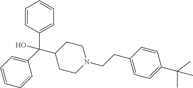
C1=CC(C(C2CCN(CCC3=CC=C(C(C)(C)C)C=C3)CC2)(C2=CC=CC=C2)O)=CC=C1
